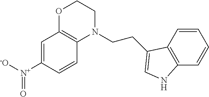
C1=C([N+]([-O])=O)C=CC2=C1OCCN2CCC1=CNC2=C1C=CC=C2
